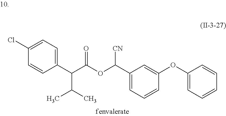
C1(Cl)=CC=C(C(C(OC(C2=CC=CC(OC3=CC=CC=C3)=C2)[CN])=O)C(C)C)C=C1
